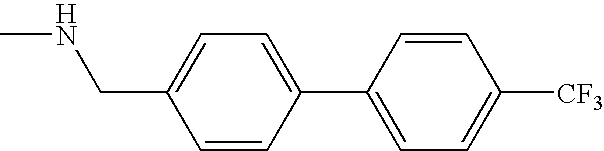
CNCC1=CC=C(C2=CC=C([CF3])C=C2)C=C1
